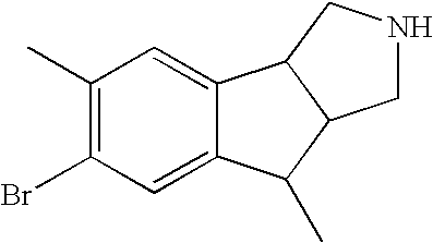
C1(C)=C(Br)C=C2C(=C1)C1C(C2C)CNC1
